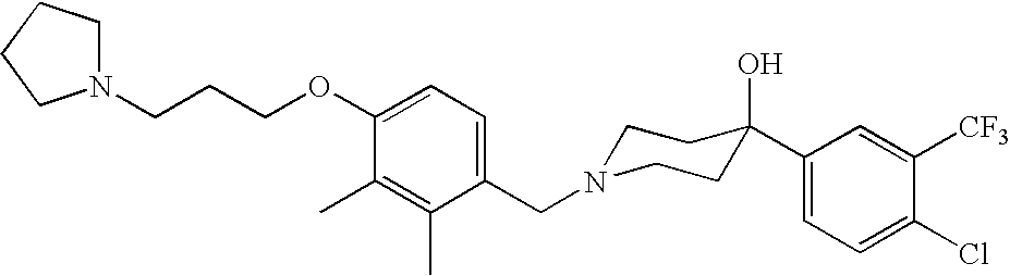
C1(CN2CCC(O)(C3=CC=C(Cl)C([CF3])=C3)CC2)=CC=C(OCCCN2CCCC2)C(C)=C1C
